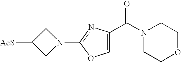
[AcS]C1CN(C2=NC(C(N3CCOCC3)=O)=CO2)C1
